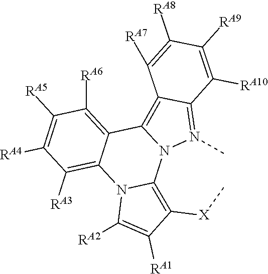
C1([RA5])=C([RA4])C([RA3])=C2C(=C1[RA6])C1=C3C(=N(C)N1C1=C([X]C)C([RA1])=C([RA2])N21)C([RA10])=C([RA9])C([RA8])=C3[RA7]
